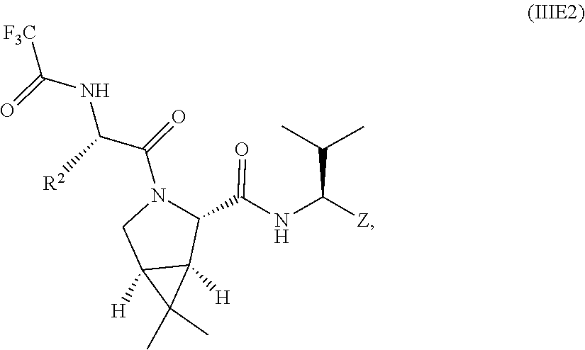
C(=O)(NC(C(=O)N1C(C(NC(C(C)C)[Z])=O)C2([H])C([H])(C2(C)C)C1)[R2])[F3C]
